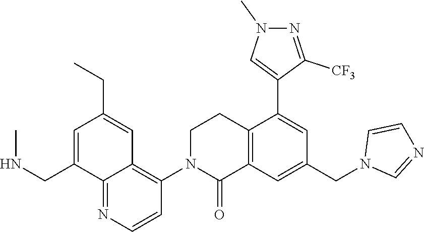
C12=C(C=C(CN3C=NC=C3)C=C1C1=CN(C)N=C1[CF3])C(=O)N(C1=C3C(=NC=C1)C(CNC)=CC(CC)=C3)CC2
